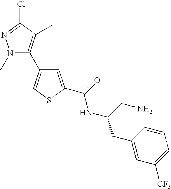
N1(C)C(C2=CSC(C(=O)NC(CC3=CC([CF3])=CC=C3)CN)=C2)=C(C)C(Cl)=N1
